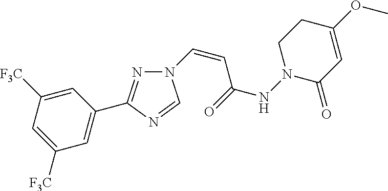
N1=C(C2=CC([F3C])=CC([F3C])=C2)N=CN1C=CC(=O)NN1CCC(OC)=CC1=O
